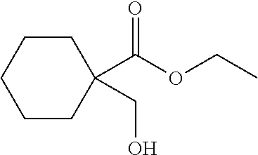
C1CC(C(OCC)=O)(CO)CCC1
